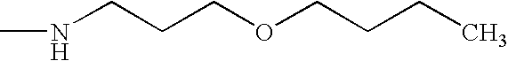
N(CCCOCCCC)C
